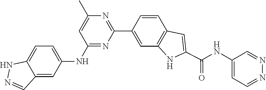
C1=NN=CC(NC(C2=CC3=C(C=C(C4=NC(C)=CC(NC5=CC=C6C(=C5)C=NN6)=N4)C=C3)N2)=O)=C1
